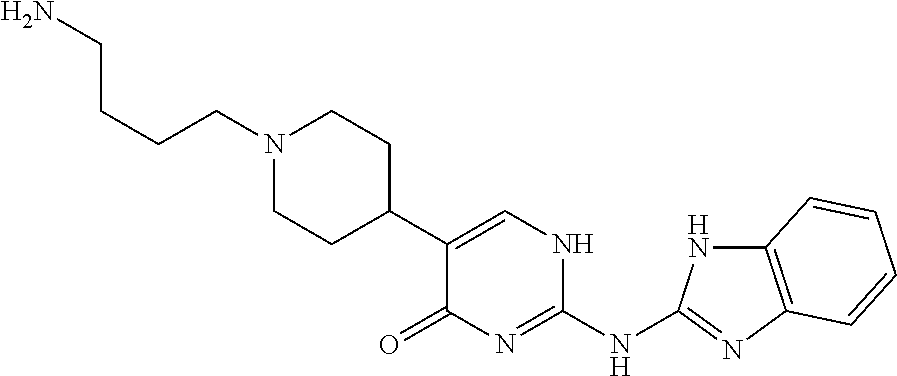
C(N1CCC(C2=CNC(NC3=NC4=C(N3)C=CC=C4)=NC2=O)CC1)CCCN
